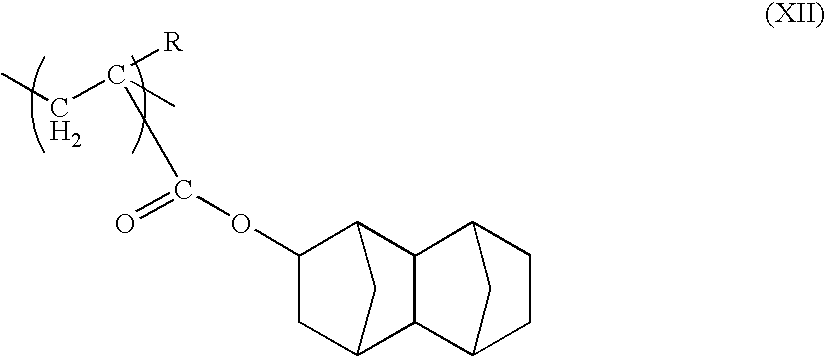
C1C2CC(C1OC(C(CC)(C)[R])=O)C1C2C2CCC1C2
